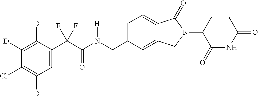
C1([D])=C([D])C(C(C(N(CC2=CC=C3C(=C2)CN(C2C(=O)NC(=O)CC2)C3=O)[H])=O)(F)F)=CC([D])=C1Cl
